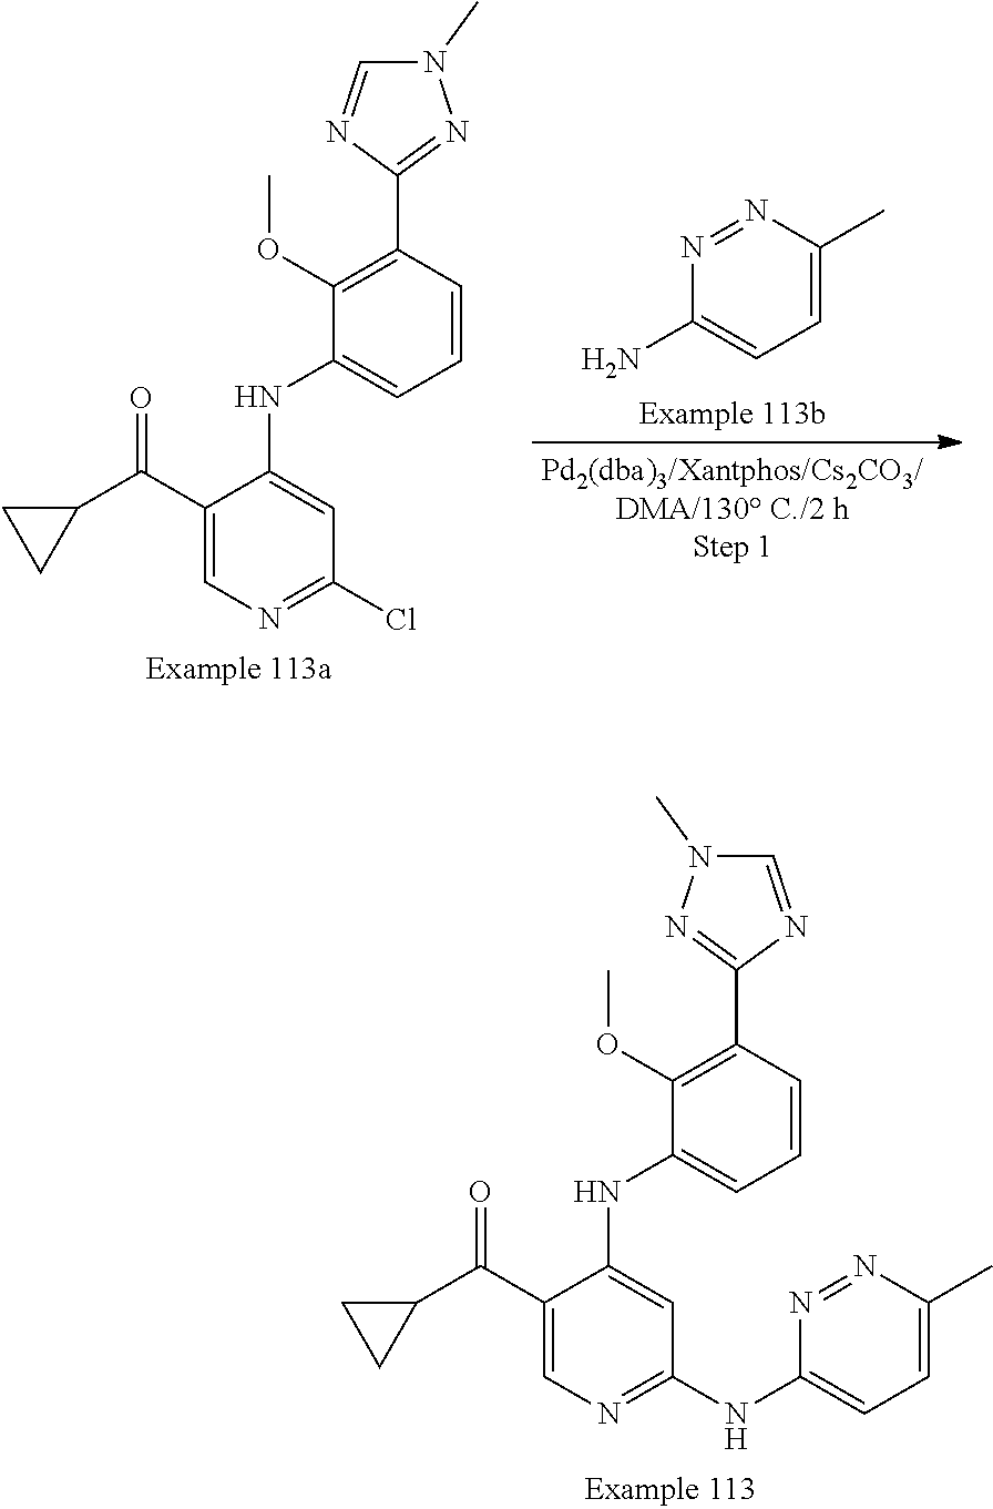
C1(OC)=C(C2=NN(C)C=N2)C=CC=C1NC1=CC(NC2=CC=C(C)N=N2)=NC=C1C(C1CC1)=O.C1(OC)=C(C2=NN(C)C=N2)C=CC=C1NC1=CC(Cl)=NC=C1C(C1CC1)=O.N1=NC(C)=CC=C1N
